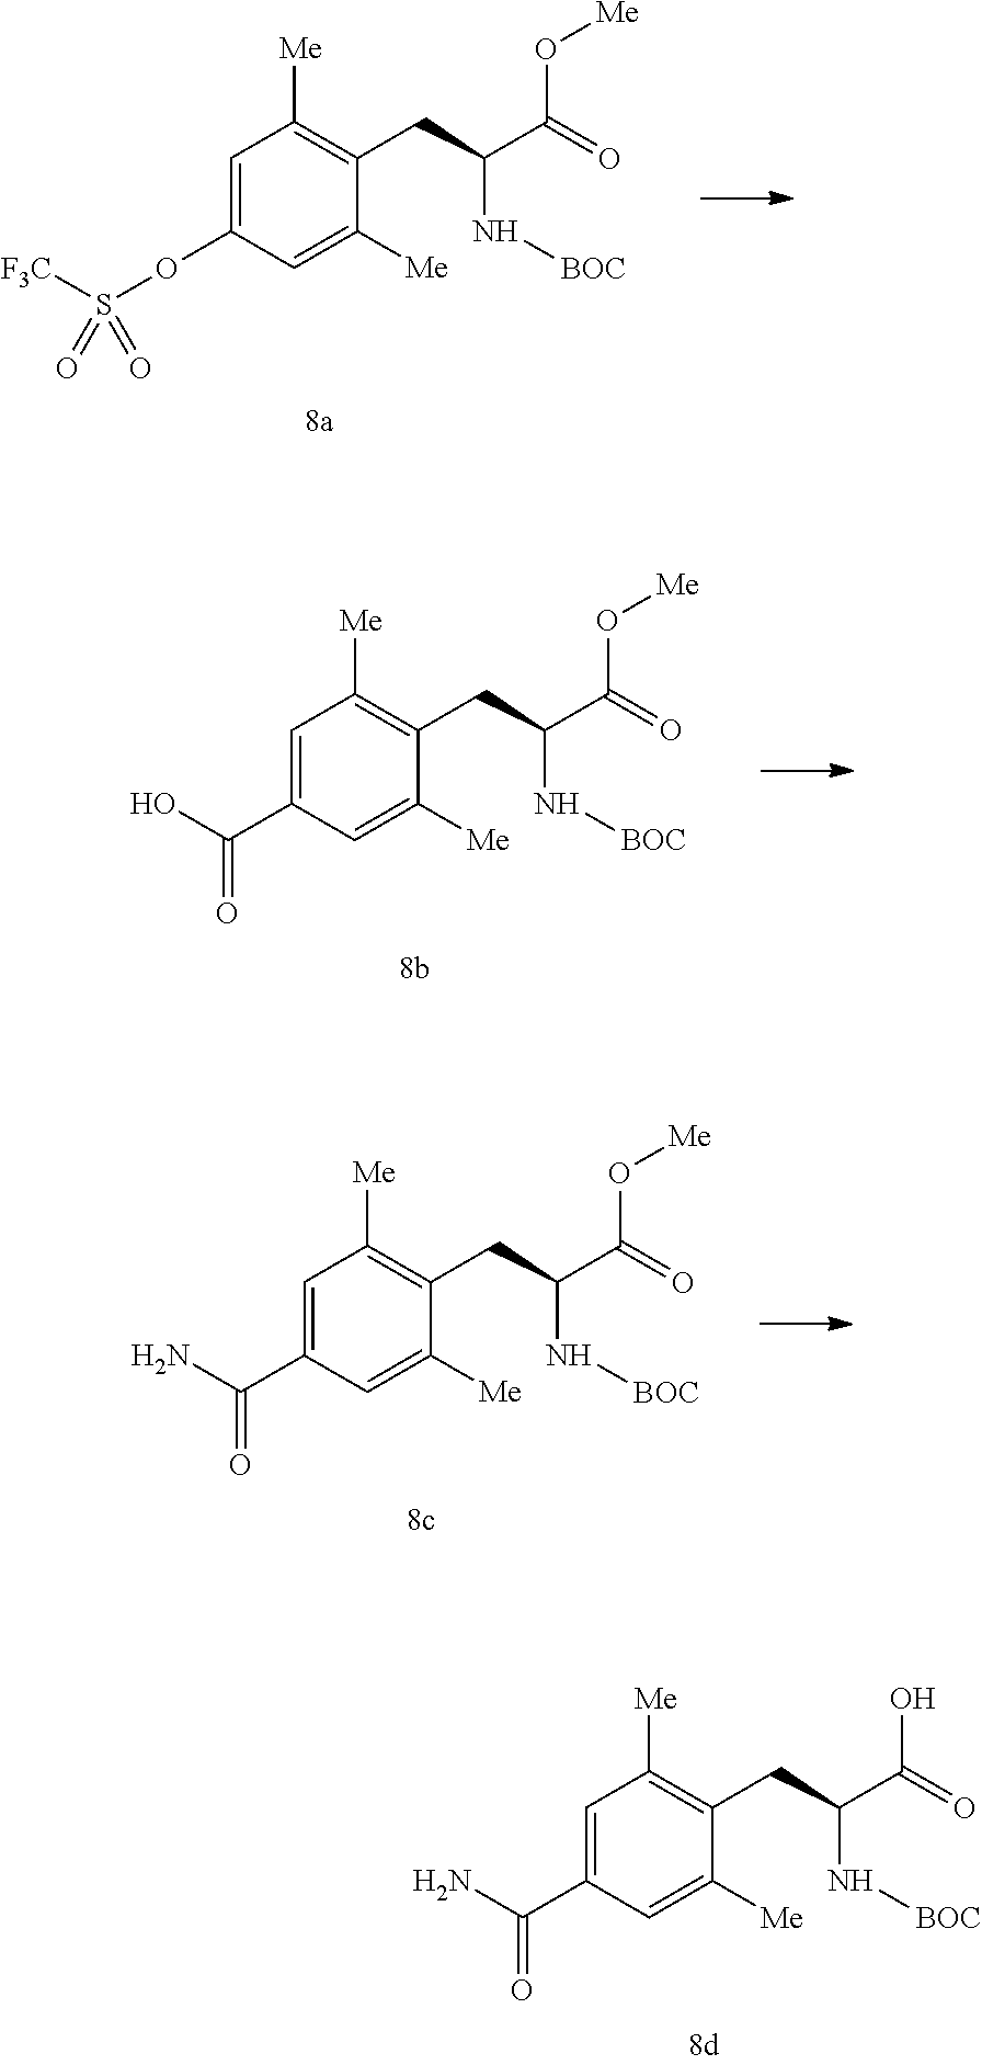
C1=C(OS([F3C])(=O)=O)C=C([Me])C(CC(N[BOC])C(=O)O[Me])=C1[Me].C1=C(C(O)=O)C=C([Me])C(CC(N[BOC])C(=O)O[Me])=C1[Me].C1=C(C(N)=O)C=C([Me])C(CC(N[BOC])C(=O)O[Me])=C1[Me].C1=C(C(N)=O)C=C([Me])C(CC(N[BOC])C(=O)O)=C1[Me]
